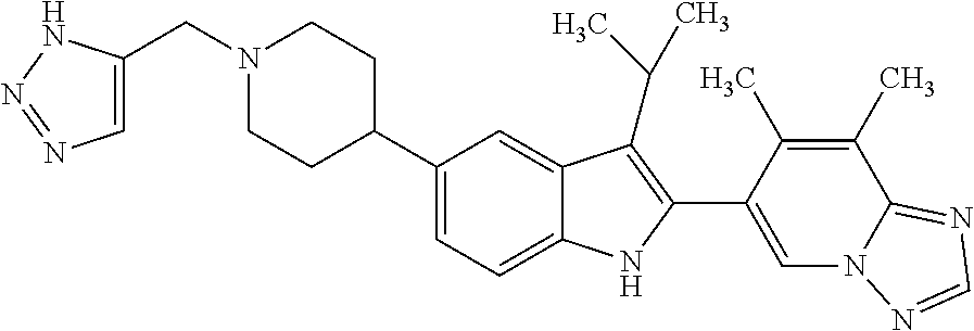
C1=C(C2=C(C(C)C)C3=CC(C4CCN(CC5=CN=NN5)CC4)=CC=C3N2)C(C)=C(C)C2=NC=NN12
